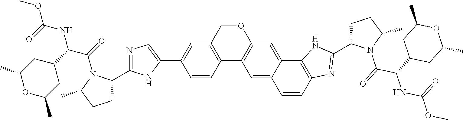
C1=CC2=C(C=C1C1=CN=C(C3CCC(C)N3C(C(C3CC(C)OC(C)C3)NC(=O)OC)=O)N1)COC1=C2C=C2C(=C1)C1=C(C=C2)N=C(C2CCC(C)N2C(=O)C(C2CC(C)OC(C)C2)NC(OC)=O)N1
